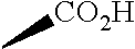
C[CO2H]
